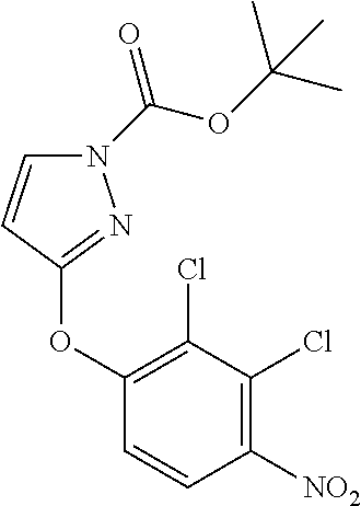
C1(Cl)=C(OC2=NN(C(OC(C)(C)C)=O)C=C2)C=CC([NO2])=C1Cl
